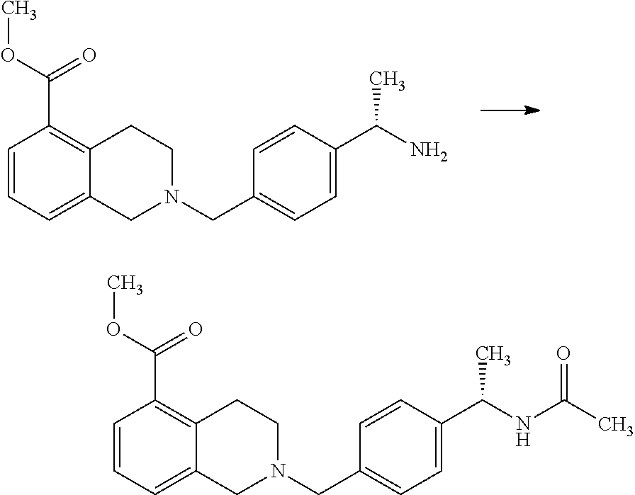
C1=CC=C2C(=C1C(OC)=O)CCN(CC1=CC=C(C(N)C)C=C1)C2.C1=CC=C2C(=C1C(OC)=O)CCN(CC1=CC=C(C(NC(C)=O)C)C=C1)C2
